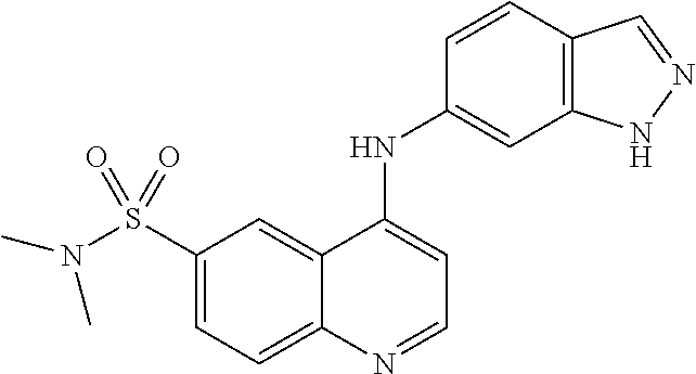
N(S(C1=CC=C2C(=C1)C(NC1=CC3=C(C=C1)C=NN3)=CC=N2)(=O)=O)(C)C
